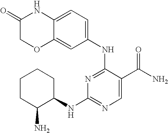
C1CC(N)C(NC2=NC=C(C(N)=O)C(NC3=CC=C4C(=C3)OCC(=O)N4)=N2)CC1
